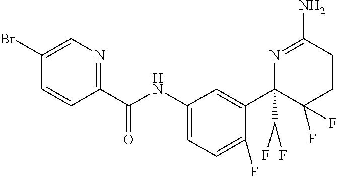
C1(C2(C(F)F)N=C(N)CCC2(F)F)=CC(NC(C2=NC=C(Br)C=C2)=O)=CC=C1F
